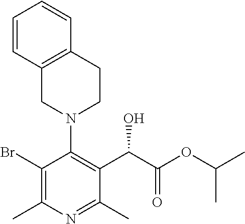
C1(Br)=C(C)N=C(C)C(C(C(OC(C)C)=O)O)=C1N1CCC2=C(C1)C=CC=C2
